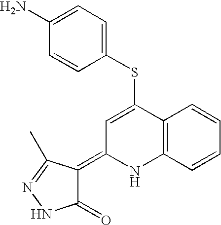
C1(SC2=CC(=C3C(=O)NN=C3C)NC3=C2C=CC=C3)=CC=C(N)C=C1
